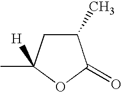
C1(C)CC(C)([H])OC1=O
